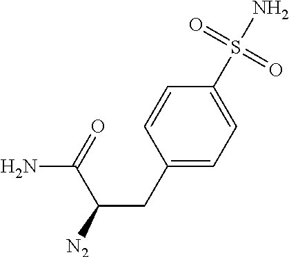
C1(CC(C(N)=O)[N2])=CC=C(S(N)(=O)=O)C=C1
